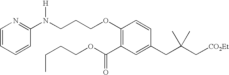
C1=C(CC(C[CO2Et])(C)C)C=CC(OCCCN(C2=NC=CC=C2)[H])=C1C(OCCCC)=O
